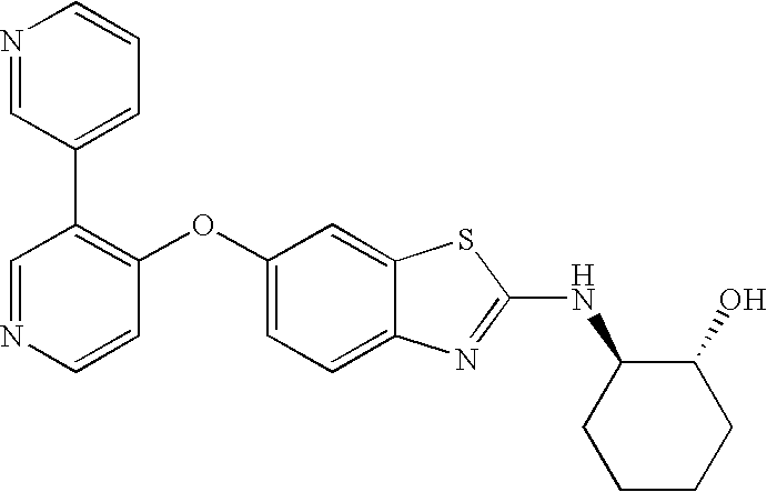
N1=CC(C2=CC=CN=C2)=C(OC2=CC=C3C(=C2)SC(NC2CCCCC2O)=N3)C=C1
